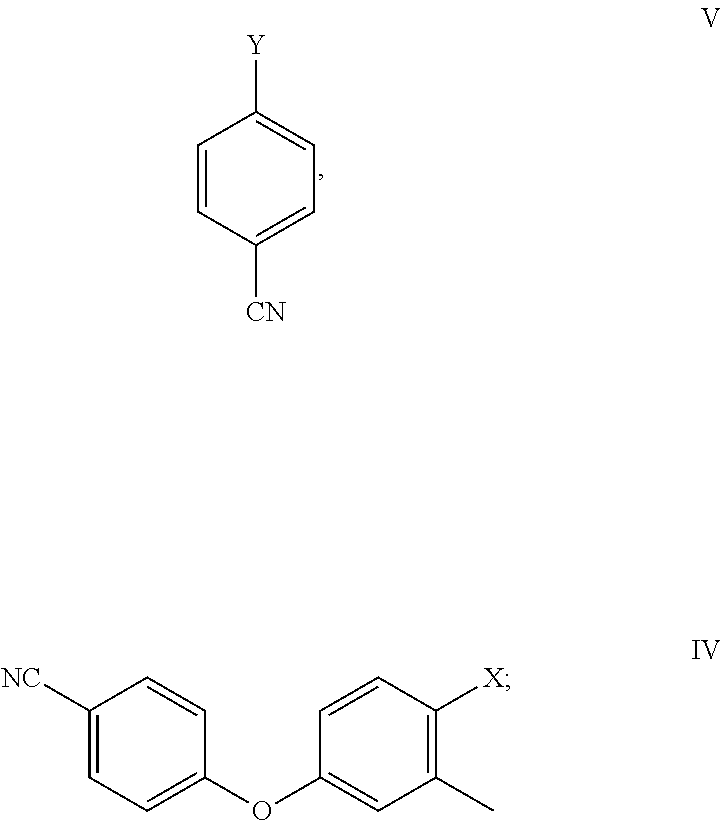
C1=CC([CN])=CC=C1[Y].C1([NC])=CC=C(OC2=CC(C)=C([X])C=C2)C=C1
